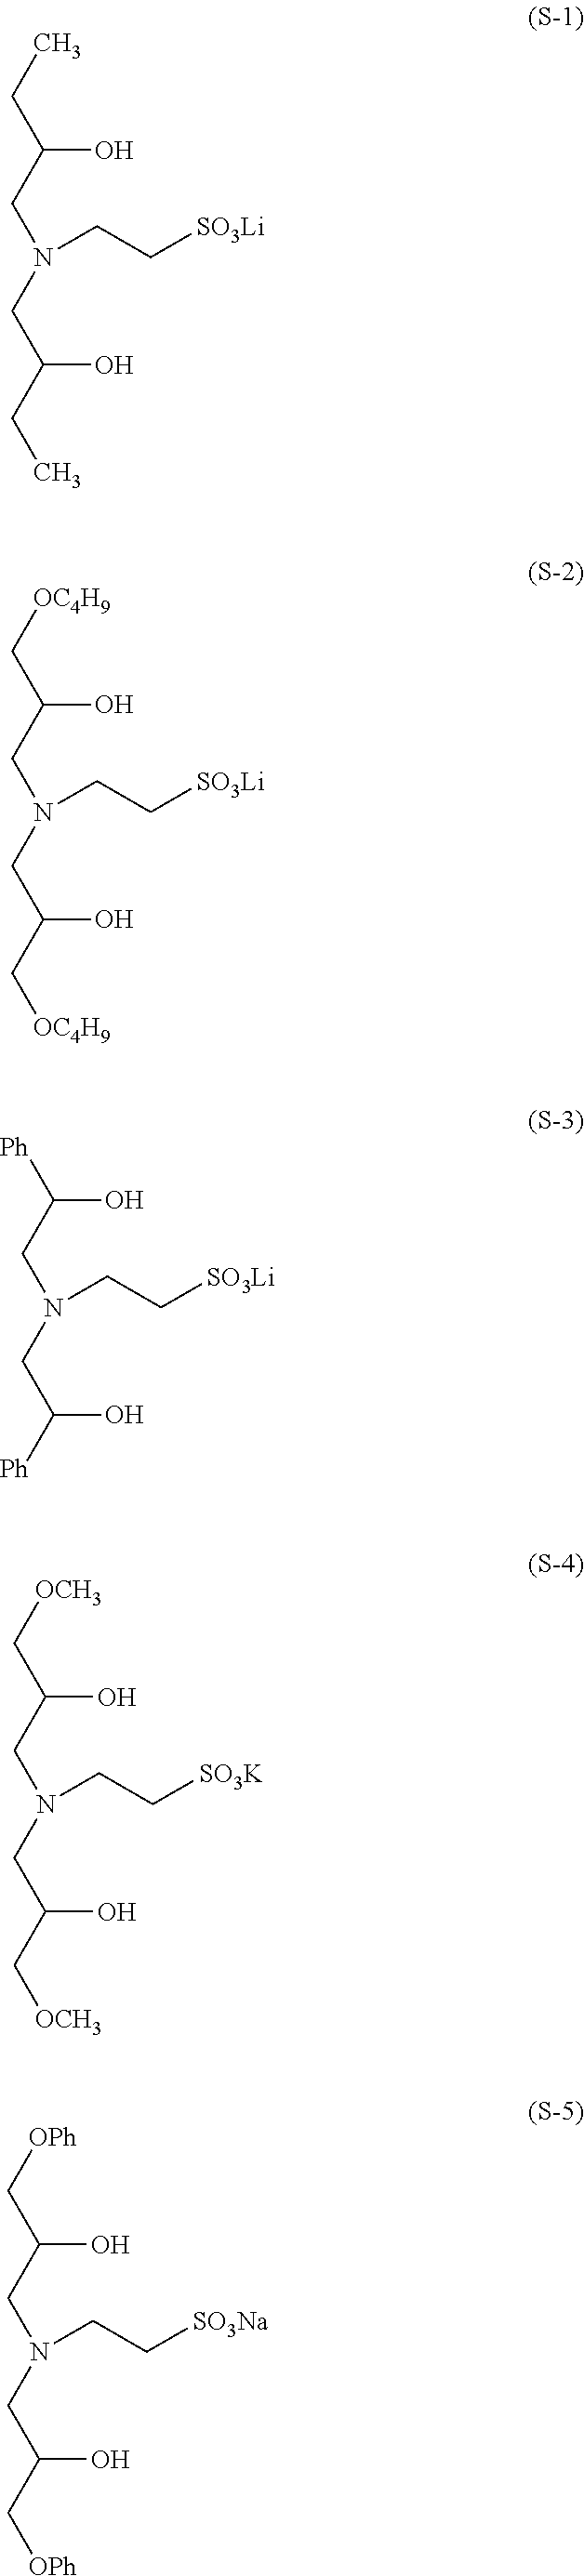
CCC(O)CN(CC[SO3Li])CC(O)CC.[OC4H9]CC(O)CN(CC[SO3Li])CC(O)C[OC4H9].[Ph]C(O)CN(CC[SO3Li])CC(O)[Ph].[OCH3]CC(O)CN(CC[SO3K])CC(O)C[OCH3].[OPh]CC(O)CN(CC[SO3Na])CC(O)C[OPh]
